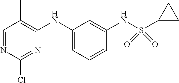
C1=NC(Cl)=NC(NC2=CC=CC(NS(C3CC3)(=O)=O)=C2)=C1C
